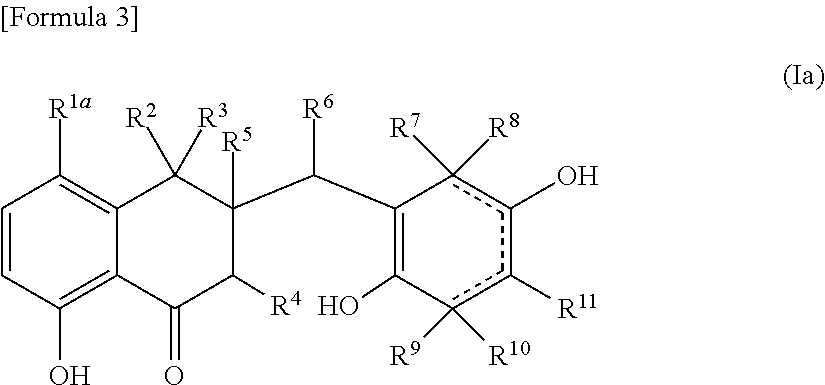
C1=CC(O)=C2C(=C1[R1a])C([R3])([R2])C(C(C1=C(O)c([R10])([R9])c([R11])c(O)c1([R7])[R8])[R6])([R5])C([R4])C2=O
